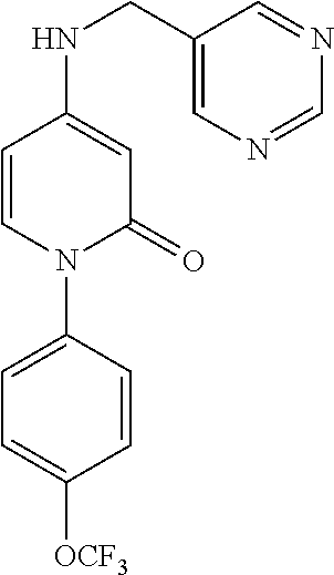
C1=C(NCC2=CN=CN=C2)C=CN(C2=CC=C([OCF3])C=C2)C1=O
